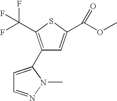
C1(C2=CC=NN2C)=C(C(F)(F)F)SC(C(OC)=O)=C1
